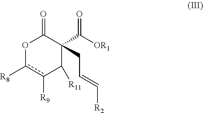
O1C(=O)C(C([OR1])=O)(CC=C[R2])C([R11])c([R9])c1[R8]
